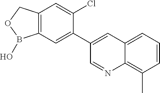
C12=C(COB1O)C=C(Cl)C(C1=CC3=CC=CC(C)=C3N=C1)=C2
